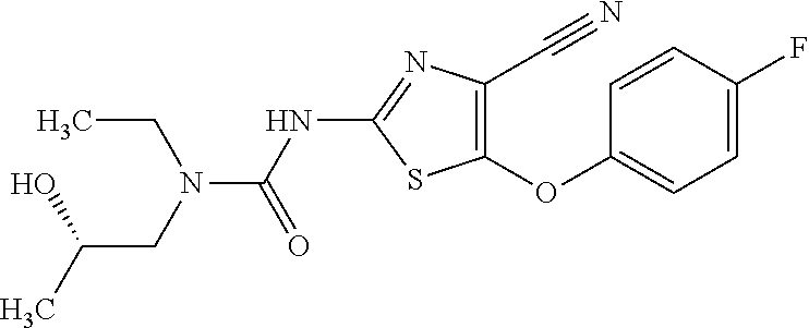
C1=CC(F)=CC=C1OC1=C(C#N)N=C(NC(=O)N(CC(C)O)CC)S1
